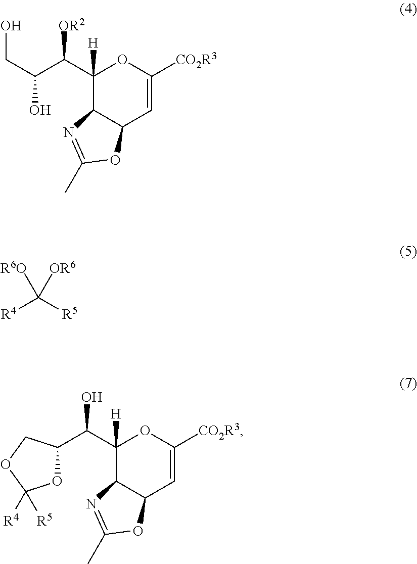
C1(C(C(CO)O)[OR2])([H])C2C(C=C([CO2R3])O1)OC(C)=N2.[R4]C([R5])([OR6])[R6O].C1(C(C2OC([R5])([R4])OC2)O)([H])C2C(C=C([CO2R3])O1)OC(C)=N2
